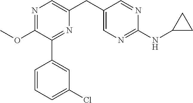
C1(OC)=NC=C(CC2=CN=C(NC3CC3)N=C2)N=C1C1=CC(Cl)=CC=C1
